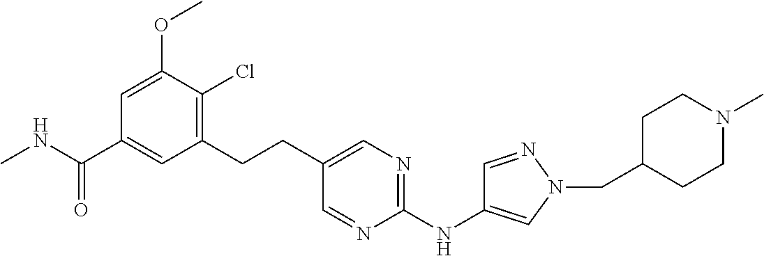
C1=C(OC)C(Cl)=C(CCC2=CN=C(NC3=CN(CC4CCN(C)CC4)N=C3)N=C2)C=C1C(NC)=O
